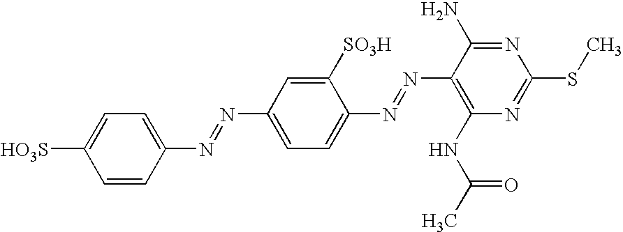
C1(N=NC2=CC=C(N=NC3=C(NC(C)=O)N=C(SC)N=C3N)C([SO3H])=C2)=CC=C([HO3S])C=C1
